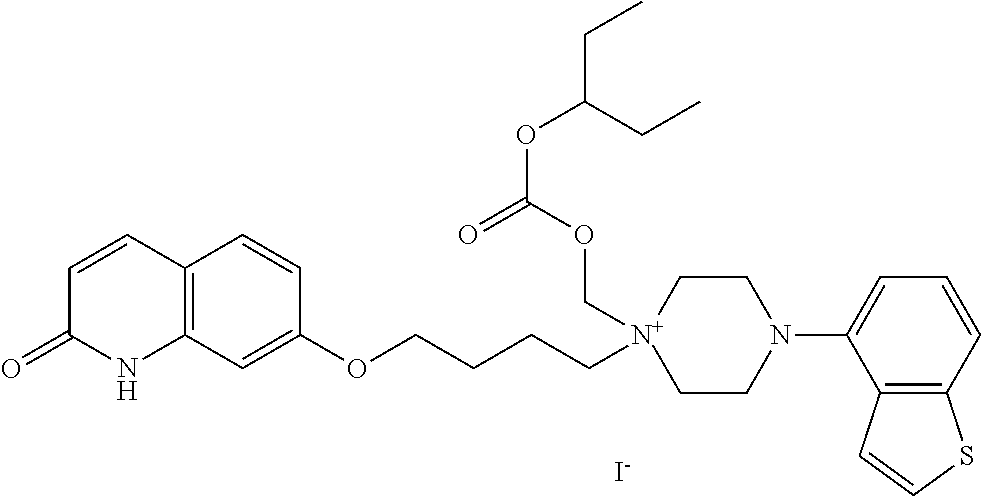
C12=C(C=C(OCCCC[N+]3(COC(OC(CC)CC)=O)CCN(C4=CC=CC5=C4C=CS5)CC3)C=C1)NC(=O)C=C2.[I-]
